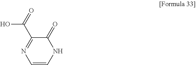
OC(C1=NC=CNC1=O)=O
